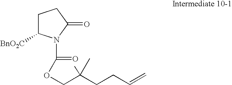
C1C([BnO2C])N(C(=O)OCC(CCC=C)(C)C)C(=O)C1
